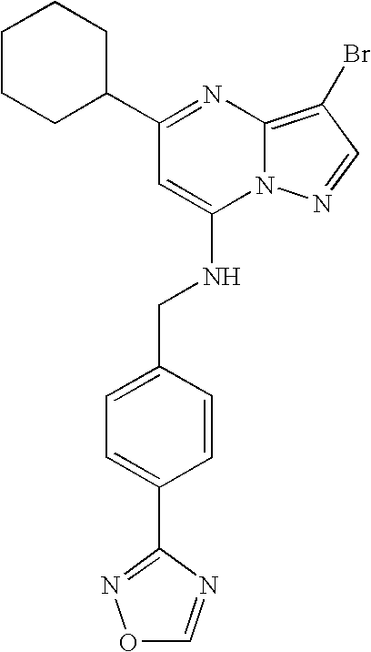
C1(C2CCCCC2)=NC2=C(Br)C=NN2C(NCC2=CC=C(C3=NOC=N3)C=C2)=C1
